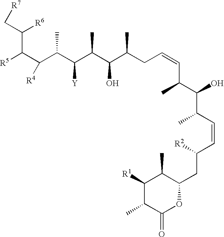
[R5]C(C(C(C(C(C(C(CC=CC(C)C(O)C(C=CC([R2])CC1C(C)C([R1])C(C)C(=O)O1)C)C)O)C)[Y])C)[R4])C(C[R7])[R6]
